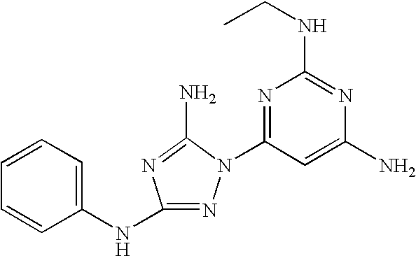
N1=C(NC2=CC=CC=C2)N=C(N)N1C1=NC(NCC)=NC(N)=C1
